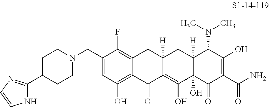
C1(CN2CCC(C3=NC=CN3)CC2)=CC(O)=C2C(=C1F)CC1([H])C(=C(O)C3(O)C([H])(C1)C(N(C)C)C(O)=C(C(N)=O)C3=O)C2=O
